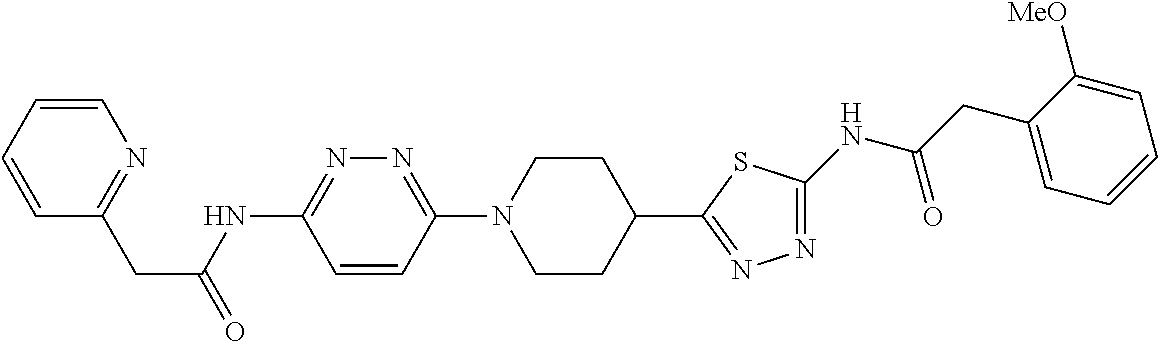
C1=CC=CN=C1CC(=O)NC1=NN=C(N2CCC(C3=NN=C(NC(CC4=CC=CC=C4[MeO])=O)S3)CC2)C=C1
